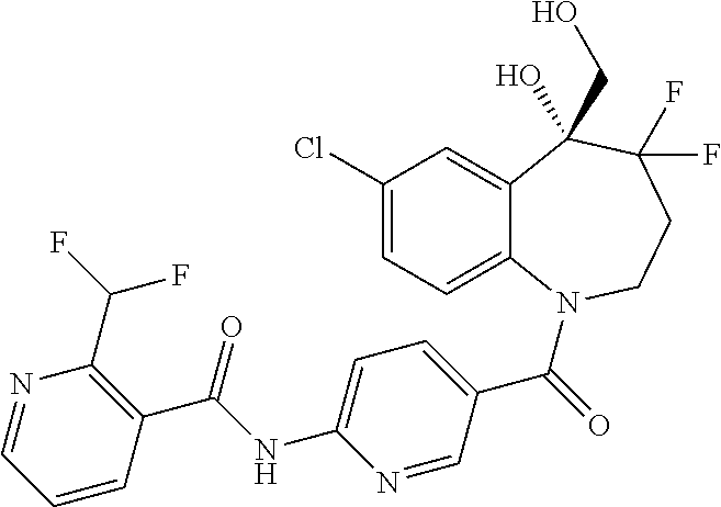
C12=CC(Cl)=CC=C1N(C(=O)C1=CC=C(NC(C3=C(C(F)F)N=CC=C3)=O)N=C1)CCC(F)(F)C2(CO)O
